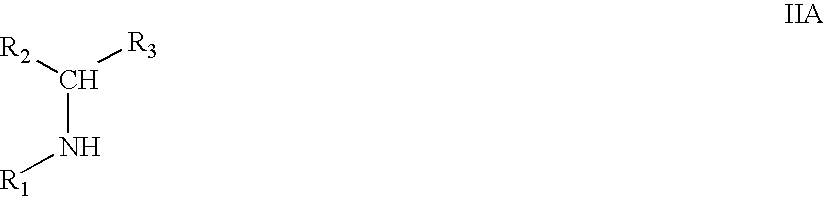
C(N[R1])([R2])[R3]
